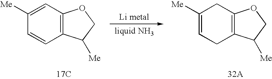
C12=C(C([Me])CO1)C=CC([Me])=C2.[17C].[32A].C12=C(C([Me])CO1)CC=C([Me])C2
